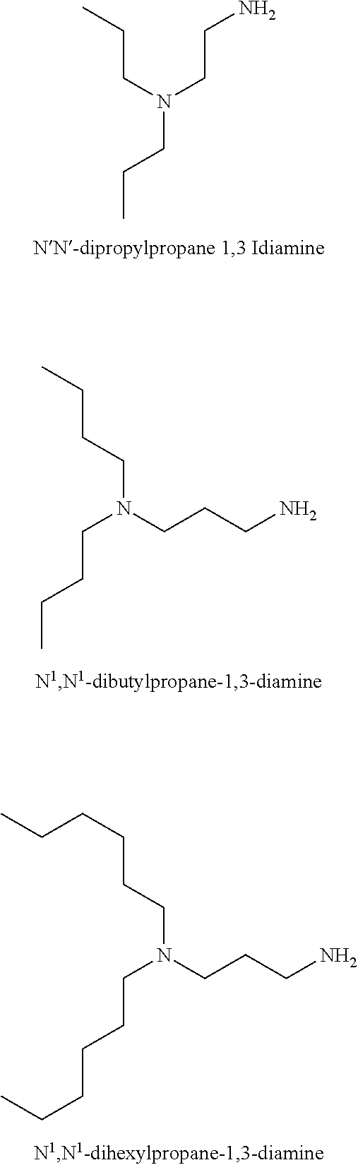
N(CCC)(CCC)CCN.CCCCN(CCCN)CCCC.CCCCCCN(CCCN)CCCCCC
